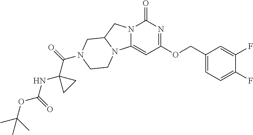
N12C(=CC(OCC3=CC=C(F)C(F)=C3)=NC1=O)N1C(C2)CN(C(=O)C2(NC(OC(C)(C)C)=O)CC2)CC1
